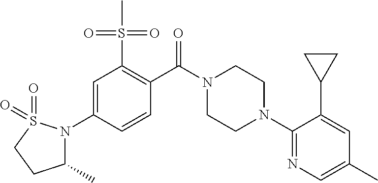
C1(N2CCN(C(C3=C(S(=O)(=O)C)C=C(N4C(C)CCS4(=O)=O)C=C3)=O)CC2)=NC=C(C)C=C1C1CC1
